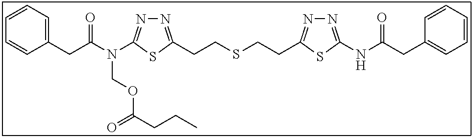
N1=C(CCSCCC2=NN=C(NC(CC3=CC=CC=C3)=O)S2)SC(N(C(CC2=CC=CC=C2)=O)COC(CCC)=O)=N1
